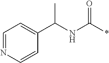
C1=NC=CC(C(NC(*)=O)C)=C1
